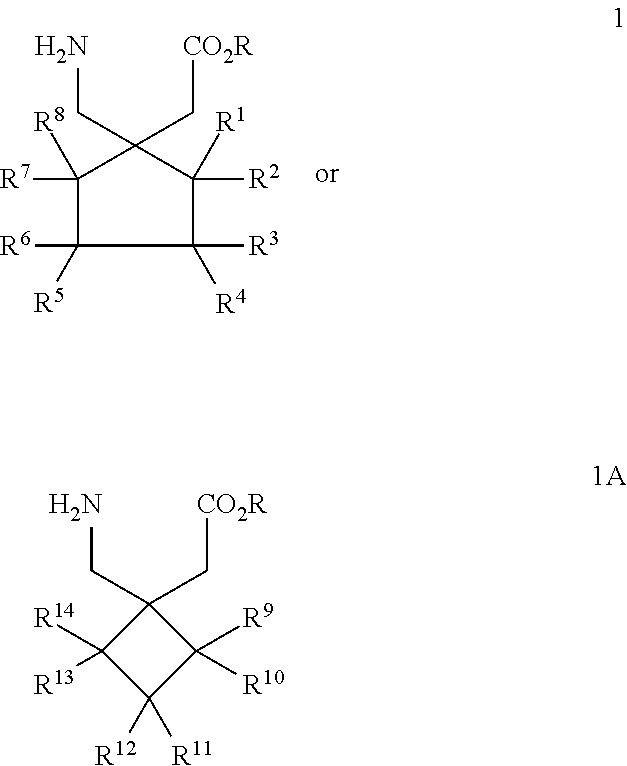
C1([R7])([R8])C([R5])([R6])C([R3])([R4])C([R2])([R1])C1(CN)C[CO2R].C1([R14])([R13])C([R12])([R11])C([R9])([R10])C1(CN)C[CO2R]
